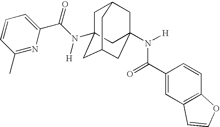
C1C2(N(C(C3=CC=CC(C)=N3)=O)[H])CC3CC(N([H])C(C4=CC5=C(C=C4)OC=C5)=O)(CC1C3)C2
